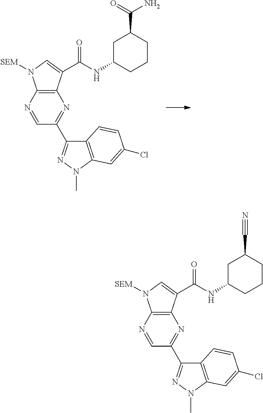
C1=NC2=C(N=C1C1=NN(C)C3=C1C=CC(Cl)=C3)C(C(NC1CC(C(N)=O)CCC1)=O)=CN2[SEM].C1=NC2=C(N=C1C1=NN(C)C3=C1C=CC(Cl)=C3)C(C(NC1CC(C#N)CCC1)=O)=CN2[SEM]
